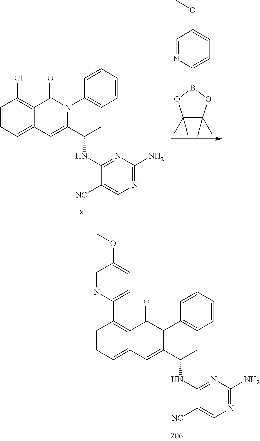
C1=CC=C2C(=C1Cl)C(=O)N(C1=CC=CC=C1)C(C(C)NC1=NC(N)=NC=C1[NC])=C2.C1=NC(B2OC(C)(C)C(C)(C)O2)=CC=C1OC.C1=CC=C2C(=C1C1=CC=C(OC)C=N1)C(=O)C(C1=CC=CC=C1)C(C(C)NC1=NC(N)=NC=C1[NC])=C2
